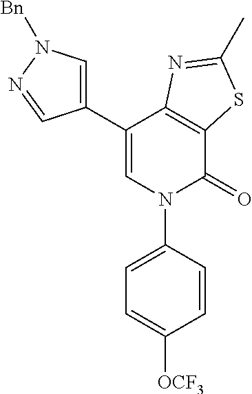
C1(C2=CN(C3=CC=C([OCF3])C=C3)C(=O)C3=C2N=C(C)S3)=CN([Bn])N=C1
